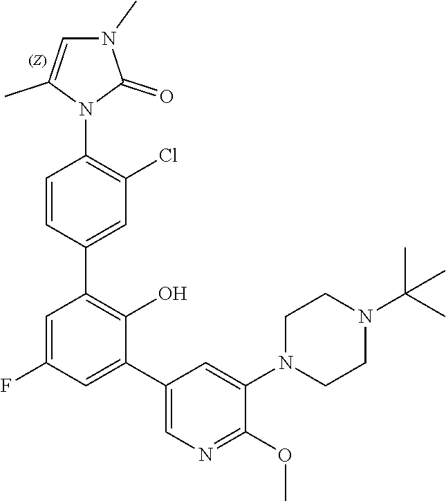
C1CN(C2=CC(C3=CC(F)=CC(C4=CC(Cl)=C(N5C(C)=CN(C)C5=O)C=C4)=C3O)=CN=C2OC)CCN1C(C)(C)C
